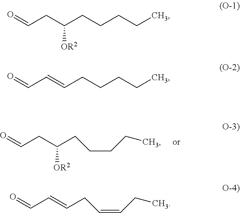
C(C=CCCCCC)=O.C(CC(CCCCC)[OR2])=O.C(CC(CCCCC)[OR2])=O.C(C=CCC=CCC)=O
